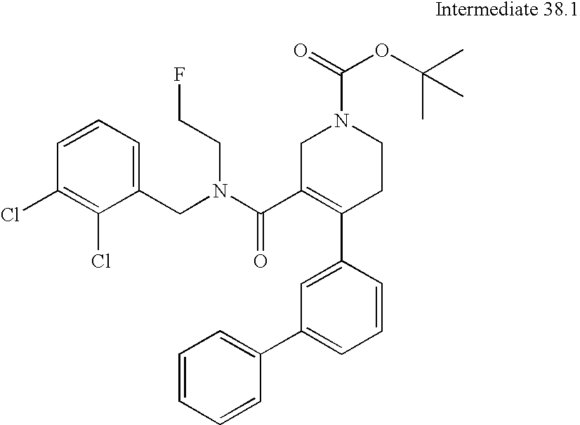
C1(CN(C(C2=C(C3=CC(C4=CC=CC=C4)=CC=C3)CCN(C(=O)OC(C)(C)C)C2)=O)CCF)=CC=CC(Cl)=C1Cl
